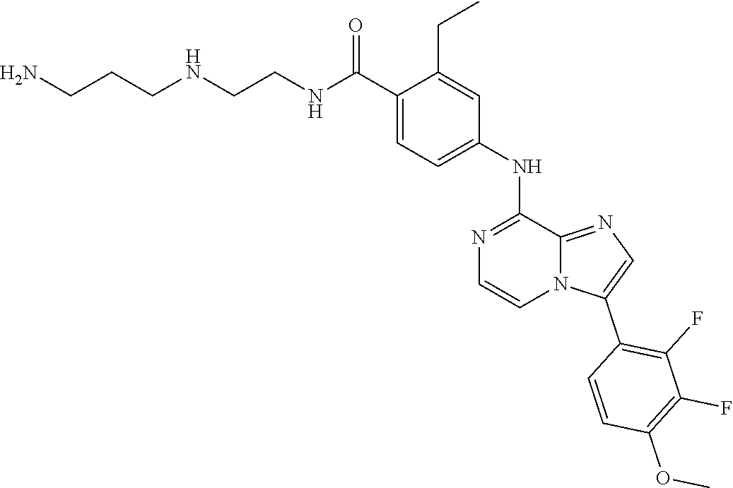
C1(C(NCCNCCCN)=O)=CC=C(NC2=NC=CN3C2=NC=C3C2=C(F)C(F)=C(OC)C=C2)C=C1CC
